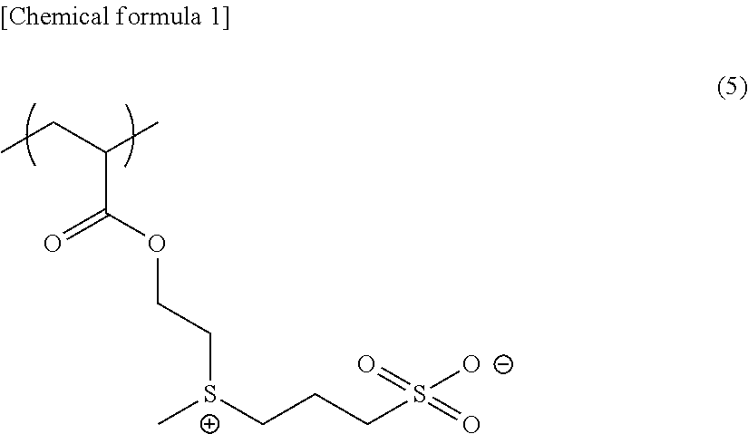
CCC(C)C(=O)OCC[S+](CCCS(=O)(=O)[O-])C
